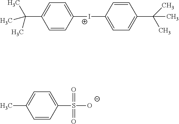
C1([I+]C2=CC=C(C(C)(C)C)C=C2)=CC=C(C(C)(C)C)C=C1.O=S(=O)([O-])C1=CC=C(C)C=C1
